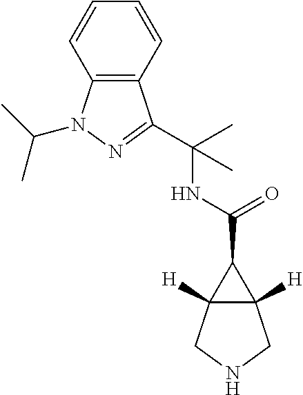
C12([H])C([H])(CNC1)C2C(=O)NC(C)(C)C1=NN(C(C)C)C2=C1C=CC=C2
